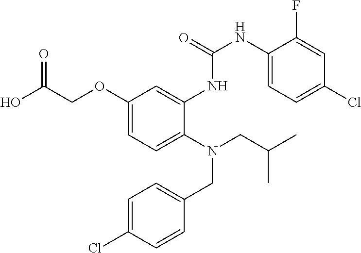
C1(OCC(O)=O)=CC=C(N(CC(C)C)CC2=CC=C(Cl)C=C2)C(NC(NC2=CC=C(Cl)C=C2F)=O)=C1
